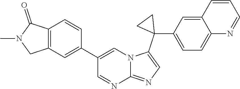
C12=C(C=C(C3=CN4C(=NC=C4C4(C5=CC=C6C(=C5)C=CC=N6)CC4)N=C3)C=C1)CN(C)C2=O
